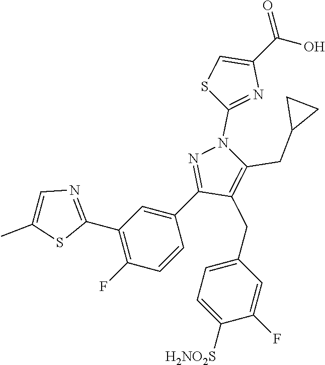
C1(C2=NC=C(C)S2)=C(F)C=CC(C2=NN(C3=NC(C(=O)O)=CS3)C(CC3CC3)=C2CC2=CC=C([H2NO2S])C(F)=C2)=C1
